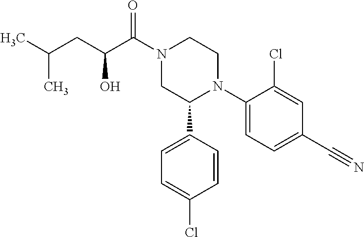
C(C(N1CC(C2=CC=C(Cl)C=C2)N(C2=CC=C(C#N)C=C2Cl)CC1)=O)(CC(C)C)O
